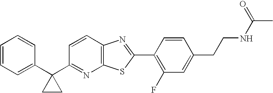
C1=CC=C(C2(C3=NC4=C(C=C3)N=C(C3=C(F)C=C(CCNC(C)=O)C=C3)S4)CC2)C=C1
